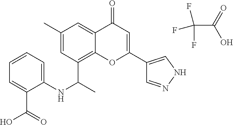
FC(F)(F)C(=O)O.C12=C(C(C)NC3=CC=CC=C3C(O)=O)C=C(C)C=C1C(=O)C=C(C1=CNN=C1)O2
